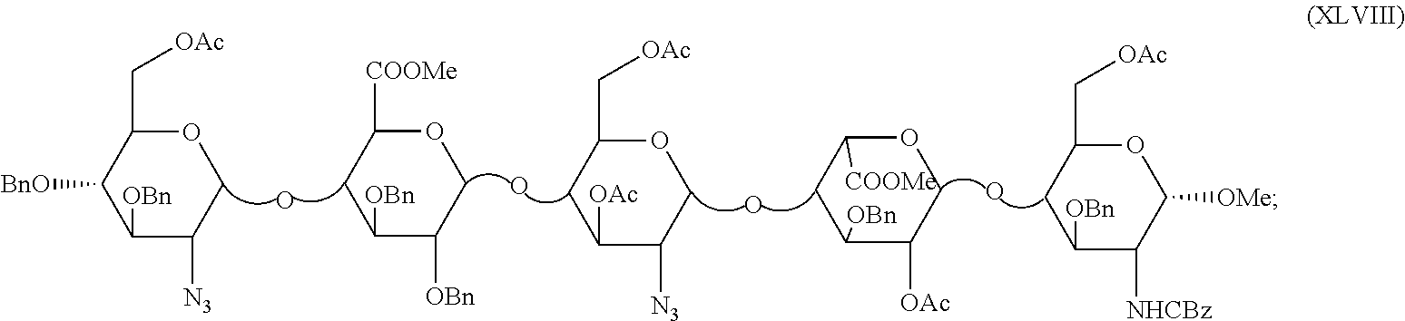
O1C(C[OAc])C([BnO])C([OBn])C([N3])C1.O.O.O.O1C([COOMe])CC([OBn])C([OBn])C1.O1C(C[OAc])CC([OAc])C([N3])C1.O.O1C([COOMe])CC([OBn])C([OAc])C1.O1C(C[OAc])CC([OBn])C([NHCBz])C1[OMe]
